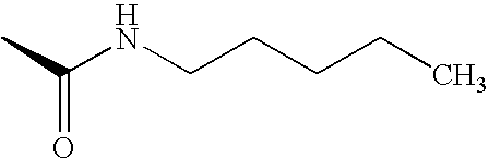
CC(NCCCCC)=O
